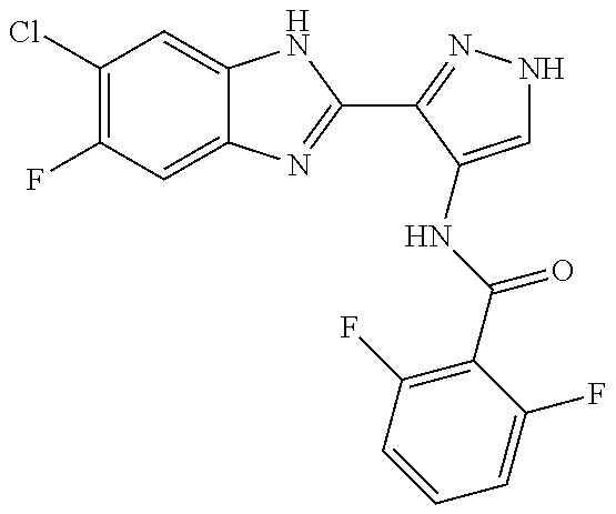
C1(Cl)=C(F)C=C2C(=C1)NC(C1=NNC=C1NC(C1=C(F)C=CC=C1F)=O)=N2
